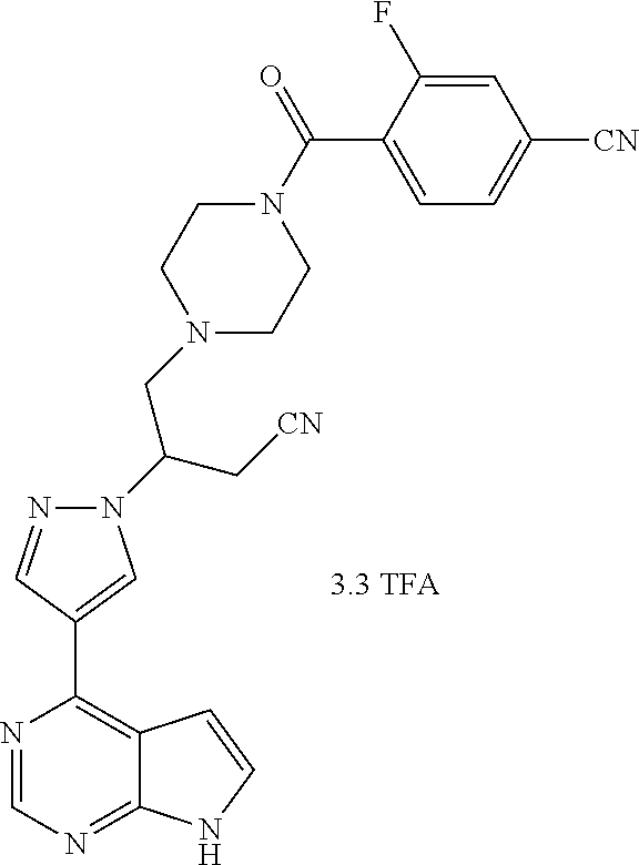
N1=CN=C2C(=C1C1=CN(C(C[CN])CN3CCN(C(C4=CC=C([CN])C=C4F)=O)CC3)N=C1)C=CN2
